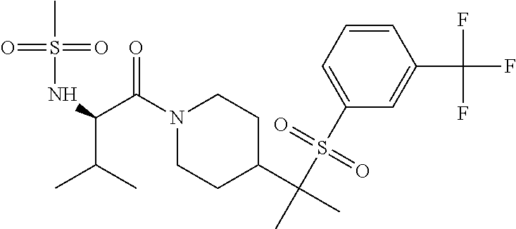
C(N1CCC(C(C)(S(C2=CC=CC(C(F)(F)F)=C2)(=O)=O)C)CC1)(=O)C(NS(C)(=O)=O)C(C)C
